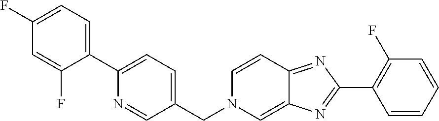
C1=CC=CC(F)=C1C1=NC2=CN(CC3=CC=C(C4=CC=C(F)C=C4F)N=C3)C=CC2=N1
